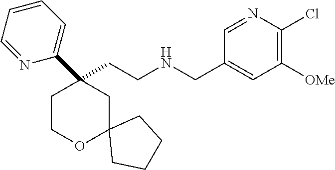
C(CNCC1=CC([OMe])=C(Cl)N=C1)C1(C2=CC=CC=N2)CCOC2(C1)CCCC2
